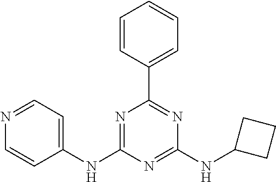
N1=C(NC2=CC=NC=C2)N=C(NC2CCC2)N=C1C1=CC=CC=C1
